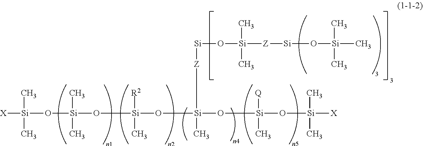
[X][Si](O[Si](O[Si](O[Si](O[Si](O[Si]([X])(C)C)([Q])C)([Z][Si]O[Si]([Z][Si]O[Si](C)(C)C)(C)C)C)([R2])C)(C)C)(C)C
